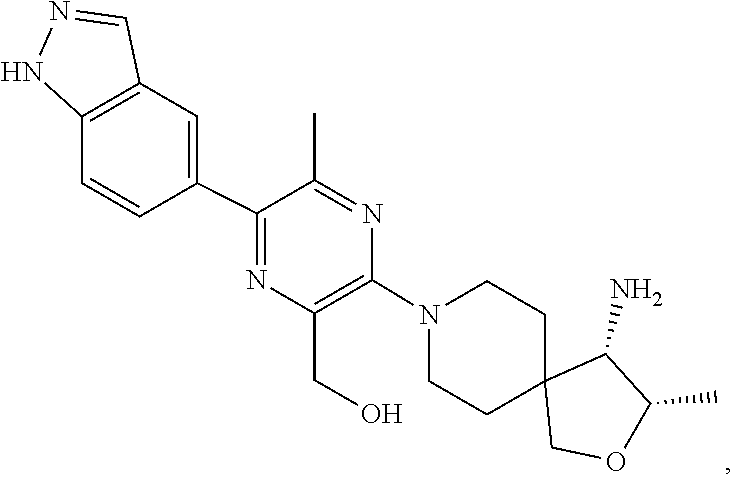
C1CN(C2=C(CO)N=C(C3=CC4=C(C=C3)NN=C4)C(C)=N2)CCC12COC(C)C2N
